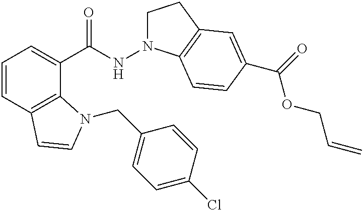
C1=CC2=C(C(C(NN3CCC4=C3C=CC(C(=O)OCC=C)=C4)=O)=C1)N(CC1=CC=C(Cl)C=C1)C=C2
